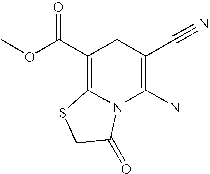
C1(C(OC)=O)=C2N(C(N)=C(C#N)C1)C(=O)CS2
